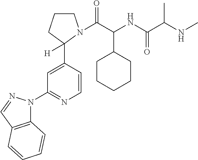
C1=CC(C2([H])CCCN2C(C(NC(C(NC)C)=O)C2CCCCC2)=O)=CC(N2C3=C(C=N2)C=CC=C3)=N1
